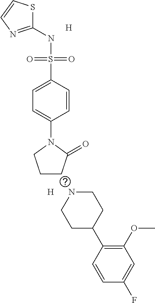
C1(NS(C2=CC=C(N3CCCC3=O)C=C2)(=O)=O)=NC=CS1.[H].[H].N1CCC(C2=C(OC)C=C(F)C=C2)CC1
